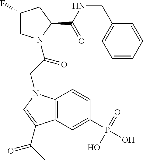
C1(F)CN(C(CN2C3=C(C=C(P(=O)(O)O)C=C3)C(C(C)=O)=C2)=O)C(C(NCC2=CC=CC=C2)=O)C1
